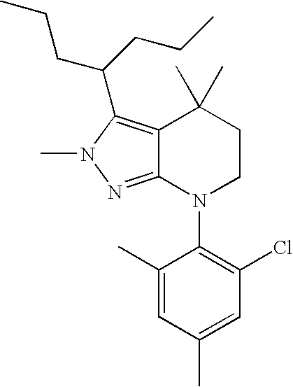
C12=NN(C)C(C(CCC)CCC)=C1C(C)(C)CCN2C1=C(Cl)C=C(C)C=C1C
